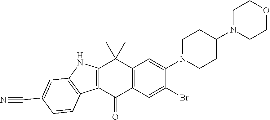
C12=C(C(=O)C3=C(C1(C)C)C=C(N1CCC(N4CCOCC4)CC1)C(Br)=C3)C1=C(N2)C=C(C#N)C=C1
